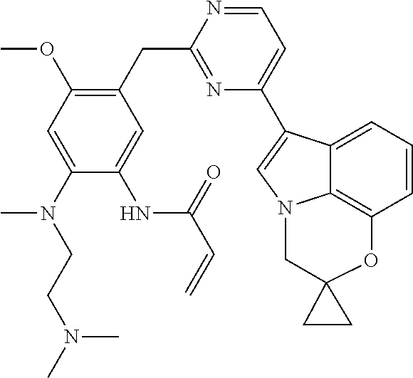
C1(CC2=NC(C3=CN4C5=C(C=CC=C53)OC3(C4)CC3)=CC=N2)=C(OC)C=C(N(CCN(C)C)C)C(NC(C=C)=O)=C1
